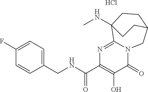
N12C(=O)C(O)=C(C(NCC3=CC=C(F)C=C3)=O)N=C1C1(NC)CCC(C2)CC1.Cl
